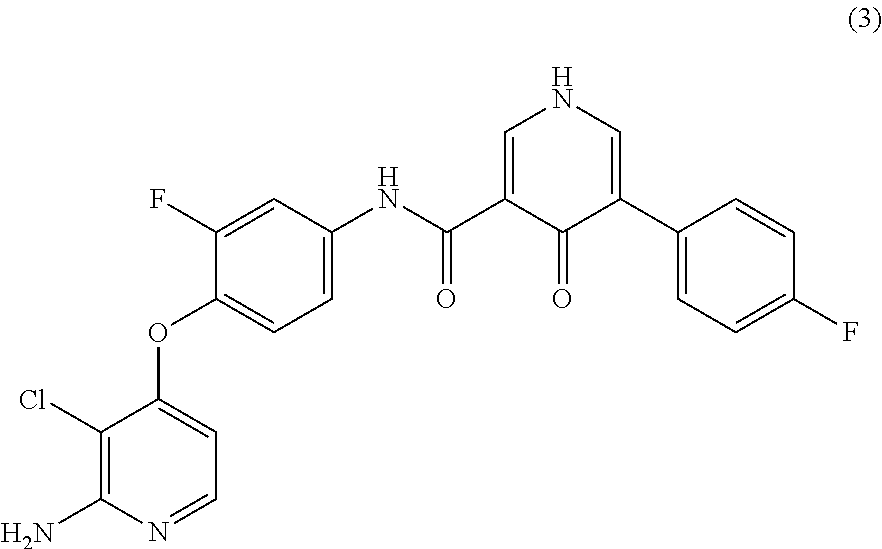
C1(Cl)=C(N)N=CC=C1OC1=CC=C(NC(C2=CNC=C(C3=CC=C(F)C=C3)C2=O)=O)C=C1F
